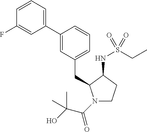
C(C1=CC=CC(C2=CC=CC(F)=C2)=C1)C1N(C(C(O)(C)C)=O)CCC1NS(CC)(=O)=O
